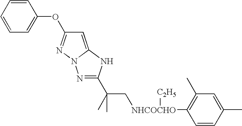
C1=C2N(N=C1OC1=CC=CC=C1)N=C(C(C[NHCOCHO]([C2H5])C1=C(C)C=C(C)C=C1)(C)C)N2
